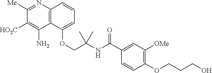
C1([Me])=NC2=C(C(N)=C1[HO2C])C(OCC(NC(C1=CC([OMe])=C(OCCCO)C=C1)=O)(C)C)=CC=C2
